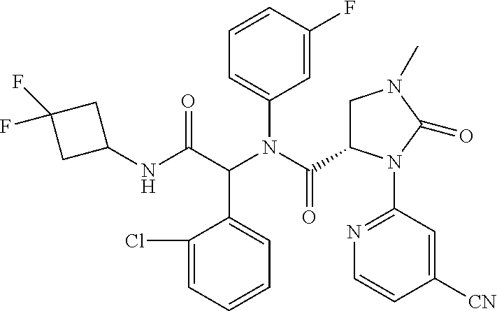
C1(NC(C(N(C(=O)C2CN(C)C(=O)N2C2=NC=CC([CN])=C2)C2=CC=CC(F)=C2)C2=CC=CC=C2Cl)=O)CC(F)(F)C1
